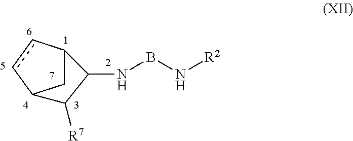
C1C2ccC1C([R7])C2NBN[R2]
